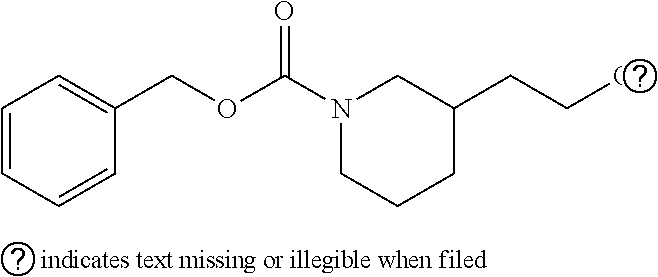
N1(C(OCC2=CC=CC=C2)=O)CCCC(CCCl)C1
